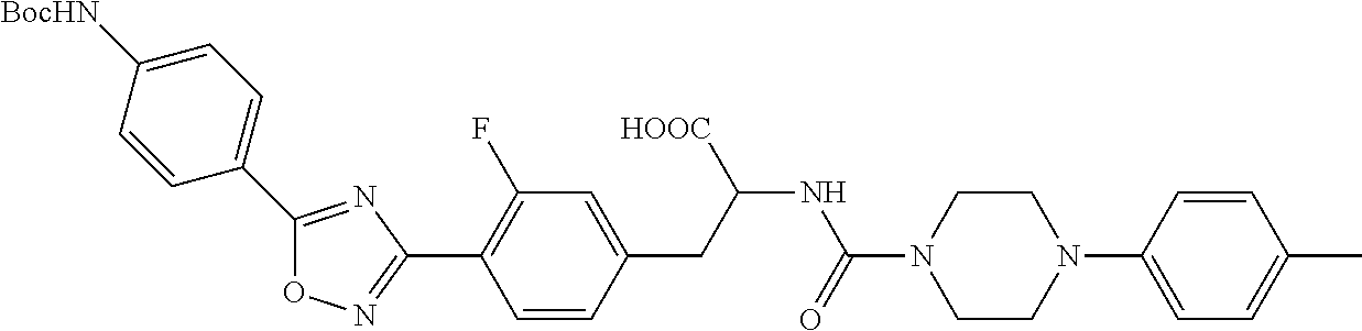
O1N=C(C2=C(F)C=C(CC(NC(N3CCN(C4=CC=C(C)C=C4)CC3)=O)[HOOC])C=C2)N=C1C1=CC=C([BocHN])C=C1
